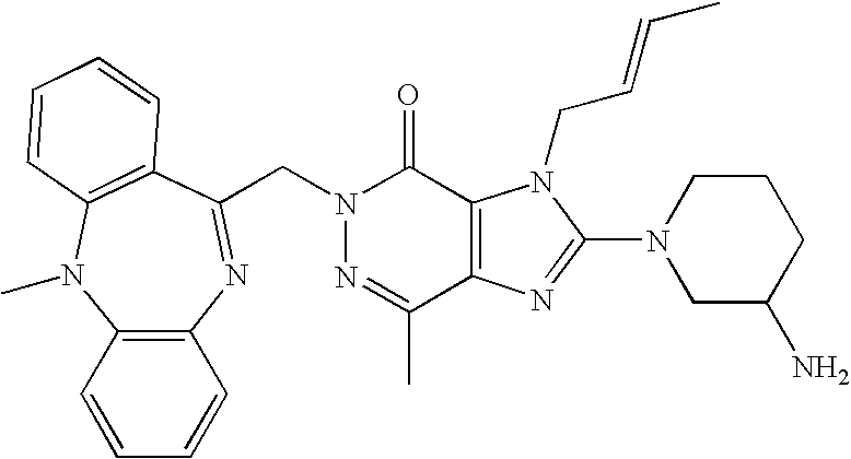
N1=C(C)C2=C(C(=O)N1CC1=NC3=C(N(C)C4=C1C=CC=C4)C=CC=C3)N(CC=CC)C(N1CC(N)CCC1)=N2
